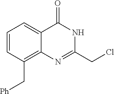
N1C(CCl)=NC2=C(C[Ph])C=CC=C2C1=O
